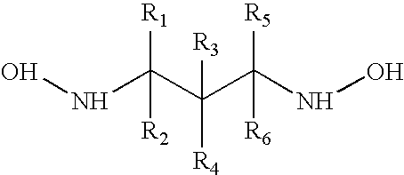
ONC([R1])([R2])C([R3])([R4])C([R5])([R6])NO
